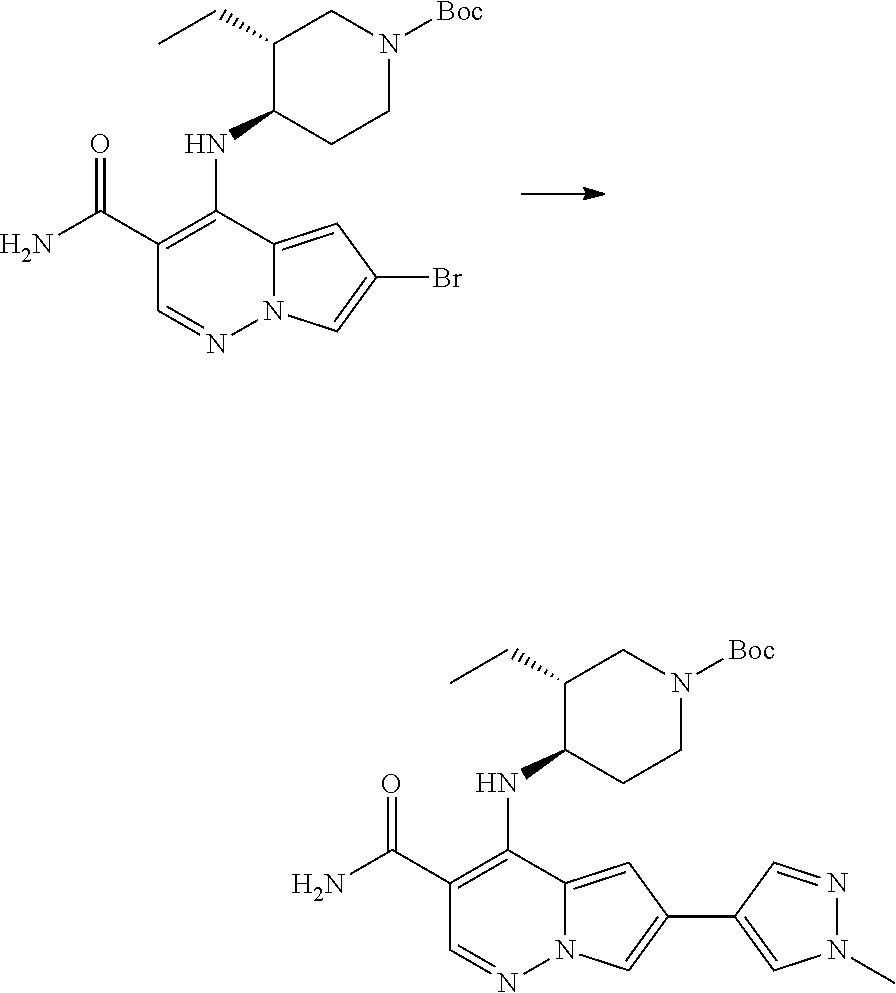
C1(C(N)=O)=C(NC2C(CC)CN([Boc])CC2)C2=CC(Br)=CN2N=C1.C1(C(N)=O)=C(NC2C(CC)CN([Boc])CC2)C2=CC(C3=CN(C)N=C3)=CN2N=C1
